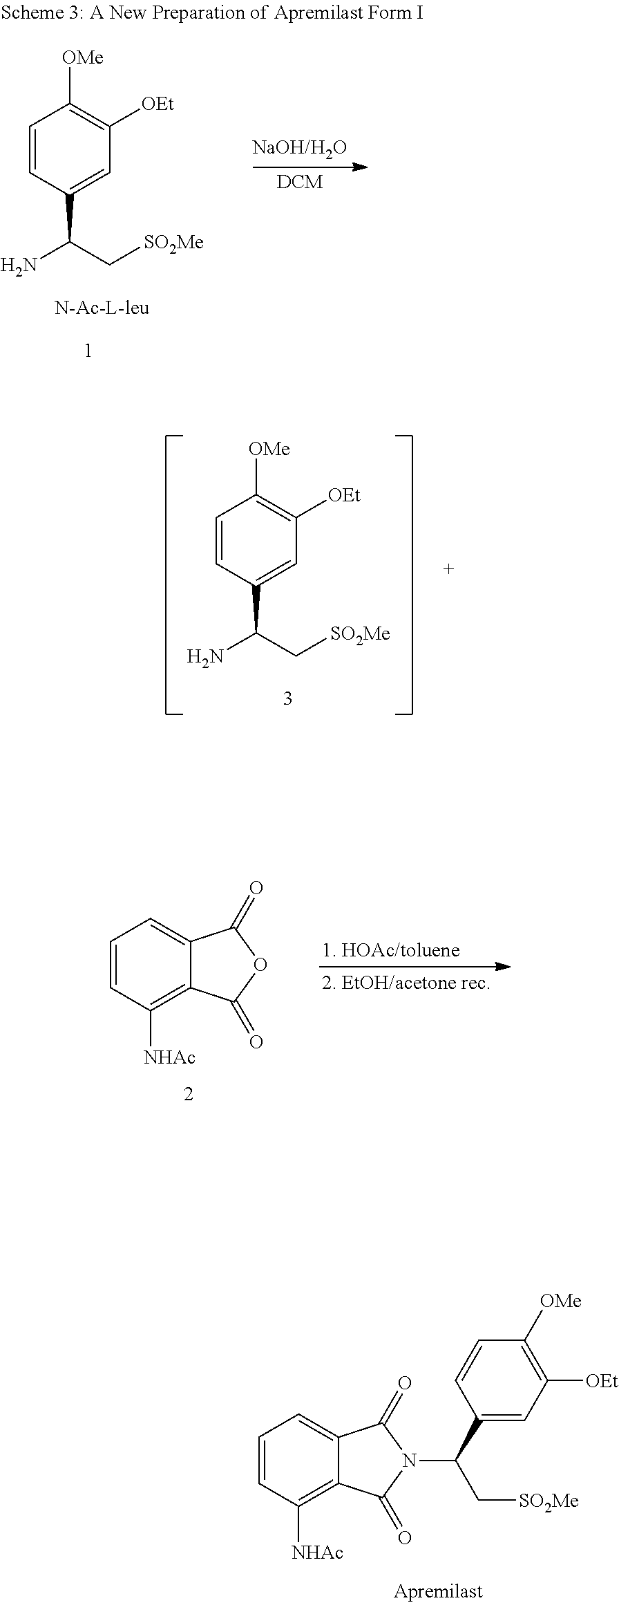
C1=CC(C(C[SO2Me])N)=CC([OEt])=C1[OMe].C1=CC(C(C[SO2Me])N)=CC([OEt])=C1[OMe].C1=CC([NHAc])=C2C(=C1)C(=O)OC2=O.C1=CC([NHAc])=C2C(=C1)C(=O)N(C(C[SO2Me])C1=CC([OEt])=C([OMe])C=C1)C2=O
